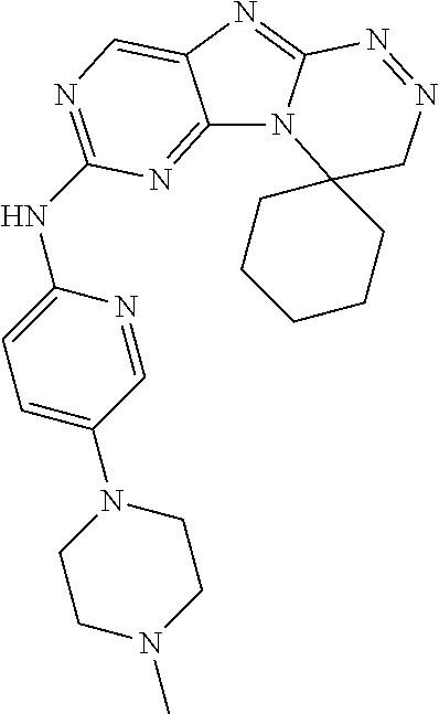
C12=NC(NC3=CC=C(N4CCN(C)CC4)C=N3)=NC=C1N=C1N2C2(CN=N1)CCCCC2
